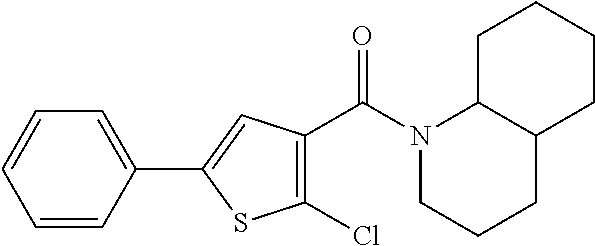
C1=CC(C2=CC(C(N3CCCC4C3CCCC4)=O)=C(Cl)S2)=CC=C1
